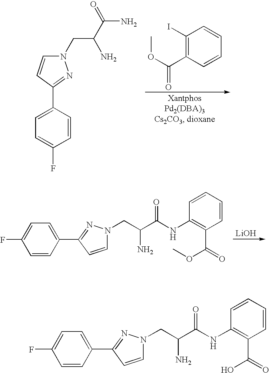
C1=C(C2=NN(CC(C(N)=O)N)C=C2)C=CC(F)=C1.C1(I)=C(C(OC)=O)C=CC=C1.FC1=CC=C(C2=NN(CC(C(NC3=C(C(=O)OC)C=CC=C3)=O)N)C=C2)C=C1.[LiOH].FC1=CC=C(C2=NN(CC(C(NC3=C(C(=O)O)C=CC=C3)=O)N)C=C2)C=C1
